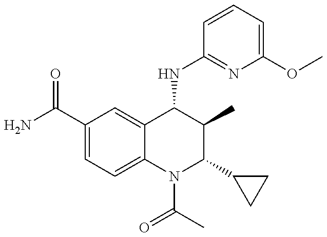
C1(C(=O)N)=CC=C2C(=C1)C(NC1=NC(OC)=CC=C1)C(C)C(C1CC1)N2C(C)=O
